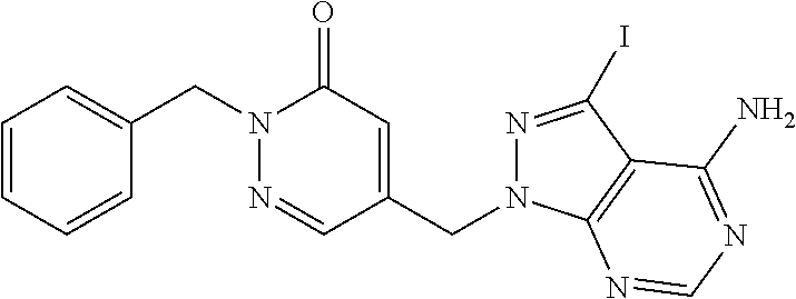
C1=C(CN2N=CC(CN3N=C(I)C4=C3N=CN=C4N)=CC2=O)C=CC=C1
